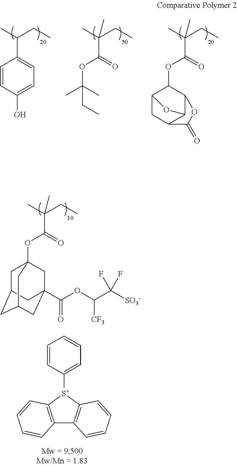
CC(CC)C1=CC=C(O)C=C1.CC(CC)(C(=O)OC(C)(C)CC)C.CC(CC)(C(=O)OC1C2CC3C(C1OC3=O)O2)C.CC(CC)(C(=O)OC12CC3CC(CC(C(OC(C([SO3-])(F)F)[CF3])=O)(C1)C3)C2)C.C12=C([S+](C3=CC=CC=C3)C3=C1C=CC=C3)C=CC=C2
